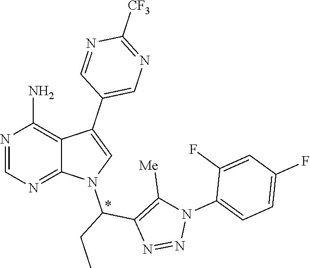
N1=CN=C2C(=C1N)C(C1=CN=C([CF3])N=C1)=CN2C(C1=C([Me])N(C2=CC=C(F)C=C2F)N=N1)CC
